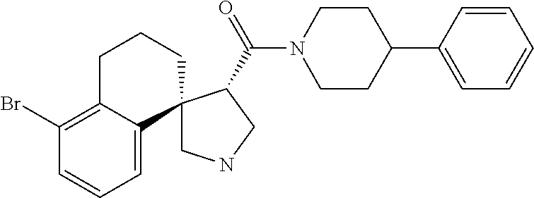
C12=C(Br)C=CC=C1C1(CCC2)CNCC1C(N1CCC(C2=CC=CC=C2)CC1)=O
